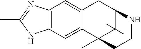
C12=C(C=C3C(=C1)CC1NCCC3(C)C1(C)C)NC(C)=N2
